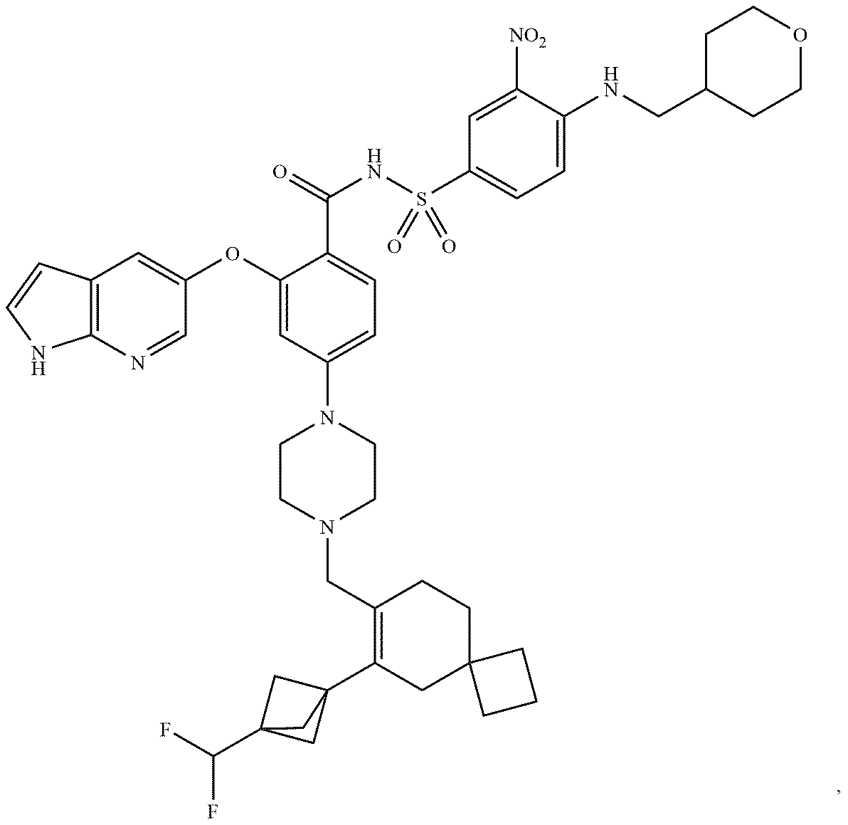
C1(CN2CCN(C3=CC=C(C(NS(C4=CC=C(NCC5CCOCC5)C([NO2])=C4)(=O)=O)=O)C(OC4=CC5=C(N=C4)NC=C5)=C3)CC2)=C(C23CC(C(F)F)(C2)C3)CC2(CC1)CCC2
